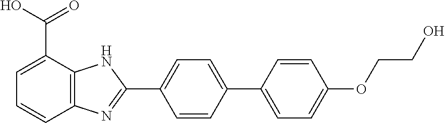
C1=CC(C2=CC=C(OCCO)C=C2)=CC=C1C1=NC2=C(N1)C(C(O)=O)=CC=C2
